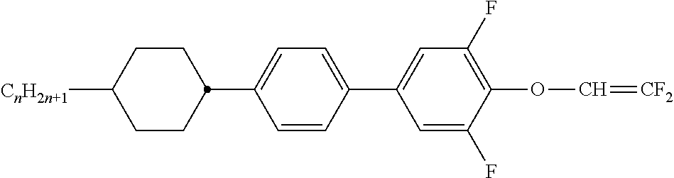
C1CC([CnH2n+1])CCC1C1=CC=C(C2=CC(F)=C(OC=[CF2])C(F)=C2)C=C1
